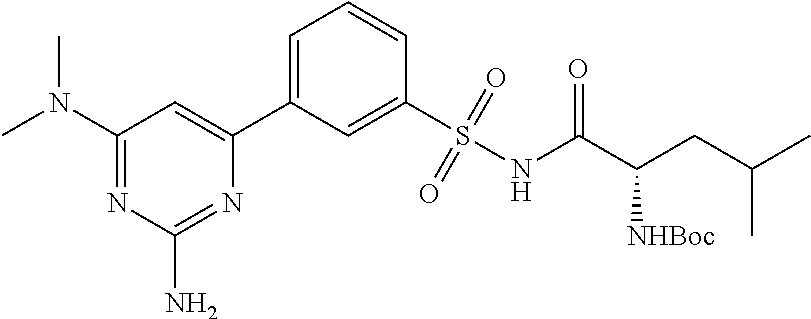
C1(N(C)C)=NC(N)=NC(C2=CC=CC(S(NC(C(CC(C)C)[NHBoc])=O)(=O)=O)=C2)=C1
